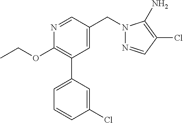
C1(OCC)=C(C2=CC=CC(Cl)=C2)C=C(CN2N=CC(Cl)=C2N)C=N1
